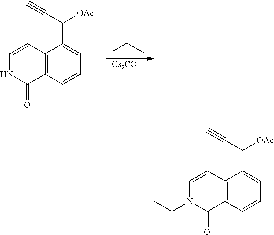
CC(C)I.[Cs2CO3].C1=CC2=C(C(C(C#C)[OAc])=C1)C=CNC2=O.C1=CC2=C(C(C(C#C)[OAc])=C1)C=CN(C(C)C)C2=O
